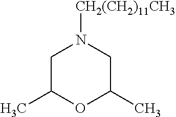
C1C(C)OC(C)CN1[CH2(CH2)11CH3]
